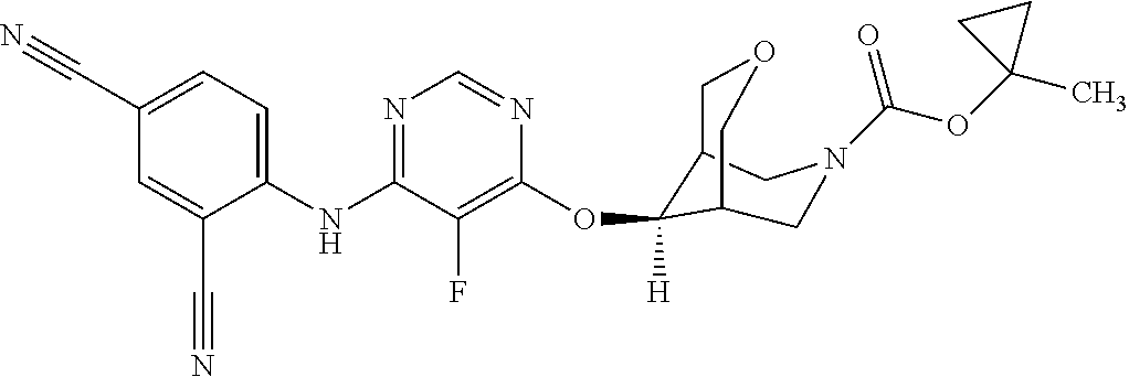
C(C1=CC=C(NC2=NC=NC(OC3([H])C4COCC3CN(C(OC3(C)CC3)=O)C4)=C2F)C(C#N)=C1)#N
